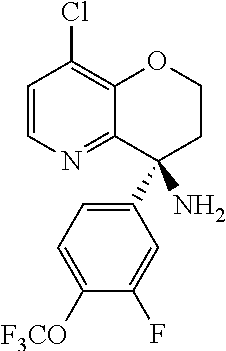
C1=CN=C2C(=C1Cl)OCCC2(C1=CC=C([F3CO])C(F)=C1)N
